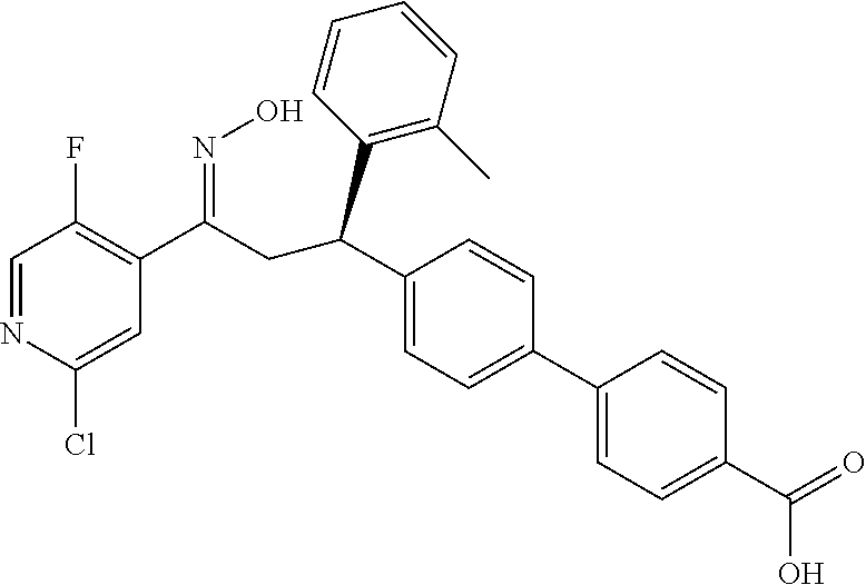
C1=NC(Cl)=CC(C(CC(C2=CC=C(C3=CC=C(C(O)=O)C=C3)C=C2)C2=C(C)C=CC=C2)=NO)=C1F
